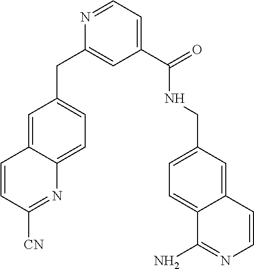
C1=C2C(=CC=C1CC1=CC(C(=O)NCC3=CC=C4C(=C3)C=CN=C4N)=CC=N1)N=C([CN])C=C2
